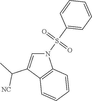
N1(S(C2=CC=CC=C2)(=O)=O)C=C(C(C)[NC])C2=C1C=CC=C2
